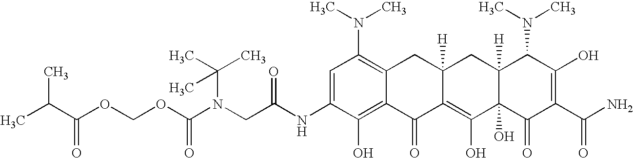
N(CC(NC1=CC(N(C)C)=C2C(=C1O)C(=O)C1=C(O)C3(O)C([H])(CC1([H])C2)C(N(C)C)C(O)=C(C(N)=O)C3=O)=O)(C(OCOC(C(C)C)=O)=O)C(C)(C)C
